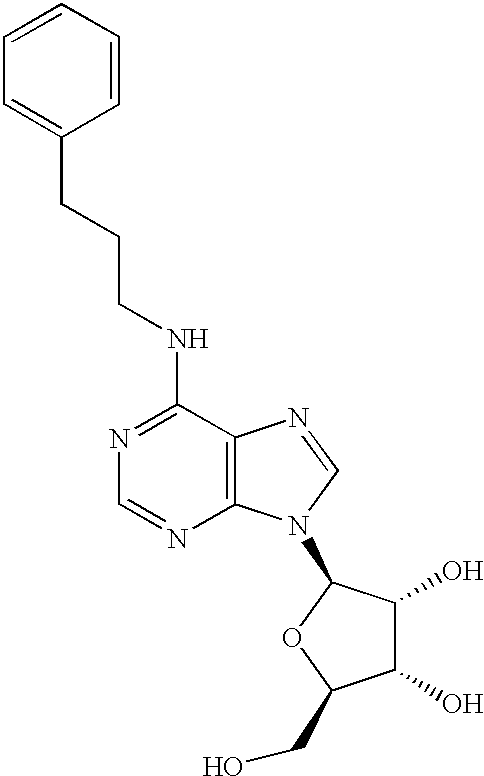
C1(NCCCC2=CC=CC=C2)=NC=NC2=C1N=CN2C1C(O)C(O)C(CO)O1
